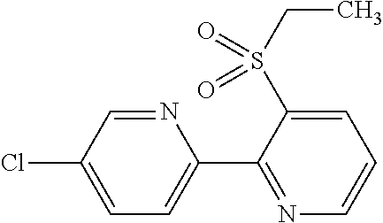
C1(C2=NC=CC=C2S(CC)(=O)=O)=CC=C(Cl)C=N1
